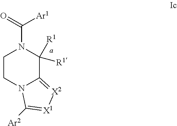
C1CN2C(=[X2][X1]=C2[Ar2])C([R1])([R1])N1C([Ar1])=O.[a]
